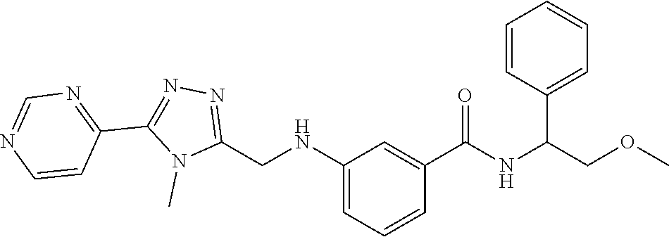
N1=C(CNC2=CC=CC(C(=O)NC(COC)C3=CC=CC=C3)=C2)N(C)C(C2=NC=NC=C2)=N1
